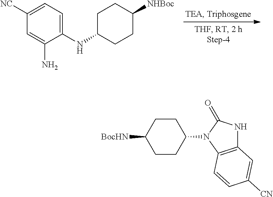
C1(NC2CCC([NHBoc])CC2)=CC=C([NC])C=C1N.C1CC(N2C3=C(NC2=O)C=C([CN])C=C3)CCC1[BocHN]
